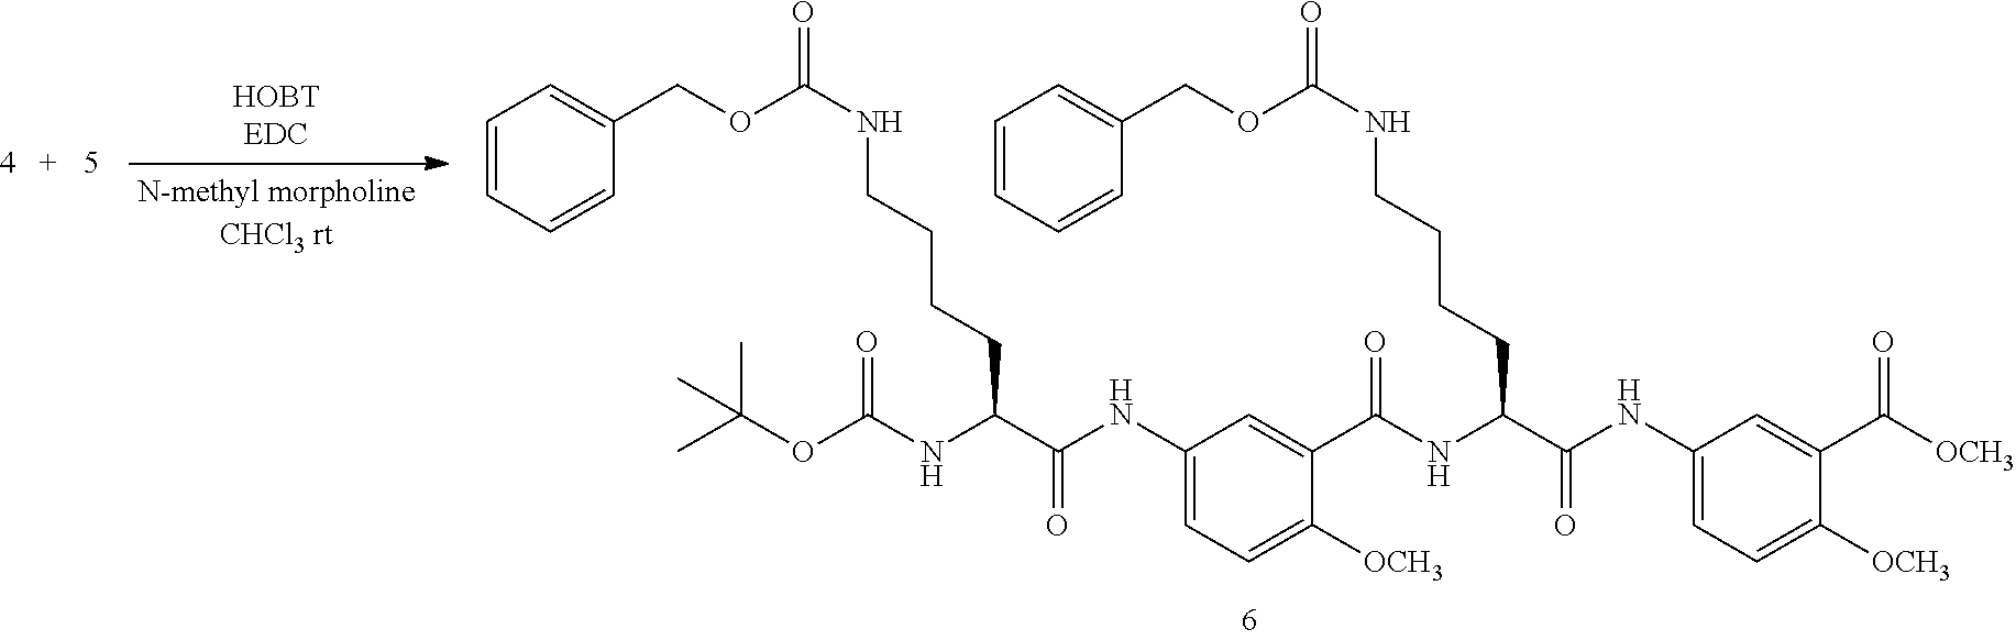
C1=CC=CC(COC(NCCCCC(C(NC2=CC=C([OCH3])C(C(=O)NC(CCCCNC(OCC3=CC=CC=C3)=O)C(NC3=CC=C([OCH3])C(C([OCH3])=O)=C3)=O)=C2)=O)NC(OC(C)(C)C)=O)=O)=C1
